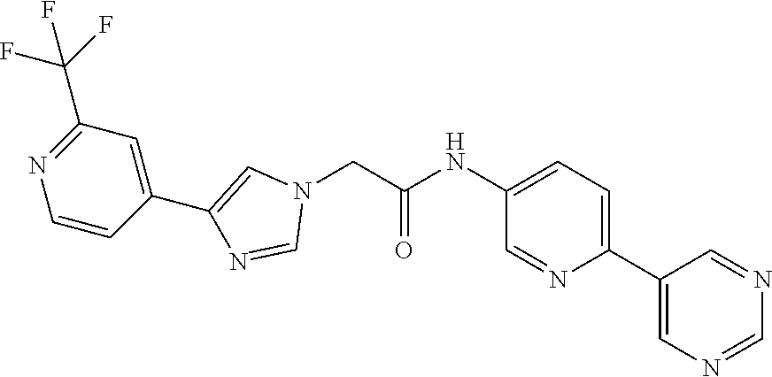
C1(NC(CN2C=C(C3=CC(C(F)(F)F)=NC=C3)N=C2)=O)=CC=C(C2=CN=CN=C2)N=C1
